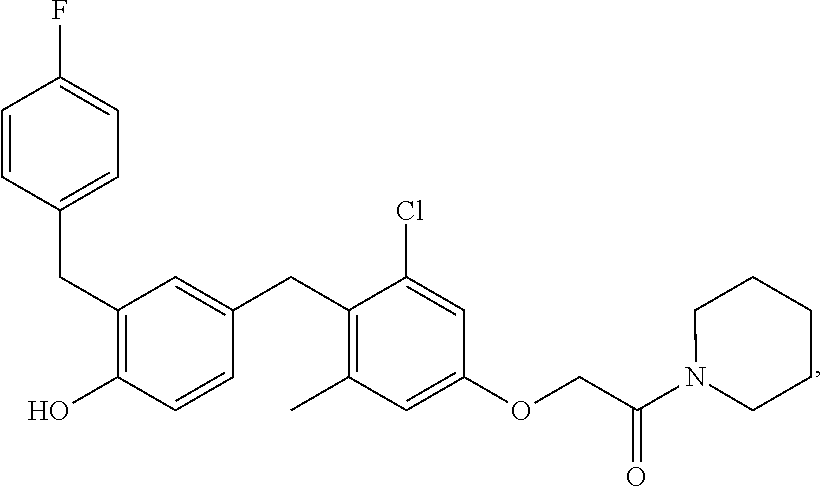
C(C1=C(O)C=CC(CC2=C(C)C=C(OCC(N3CCCCC3)=O)C=C2Cl)=C1)C1=CC=C(F)C=C1
